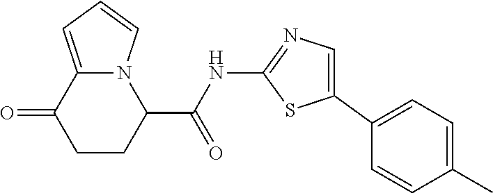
C1CC(C(=O)NC2=NC=C(C3=CC=C(C)C=C3)S2)N2C(=CC=C2)C1=O
